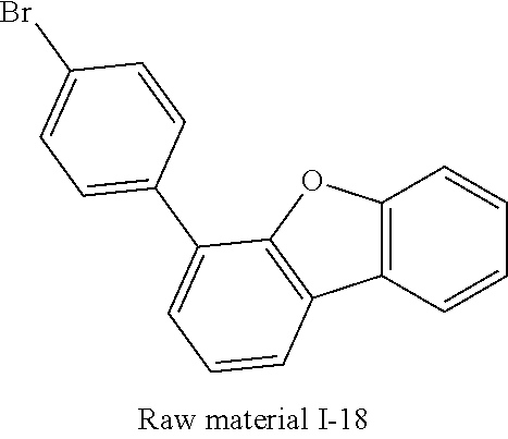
C12=C(C=CC=C1)C1=C(O2)C(C2=CC=C(Br)C=C2)=CC=C1
